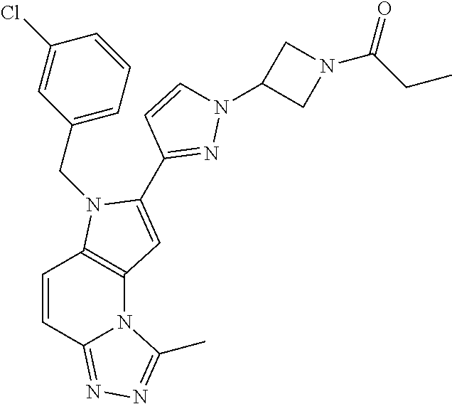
C12=C(N(CC3=CC=CC(Cl)=C3)C(C3=NN(C4CN(C(CC)=O)C4)C=C3)=C1)C=CC1=NN=C(C)N21
